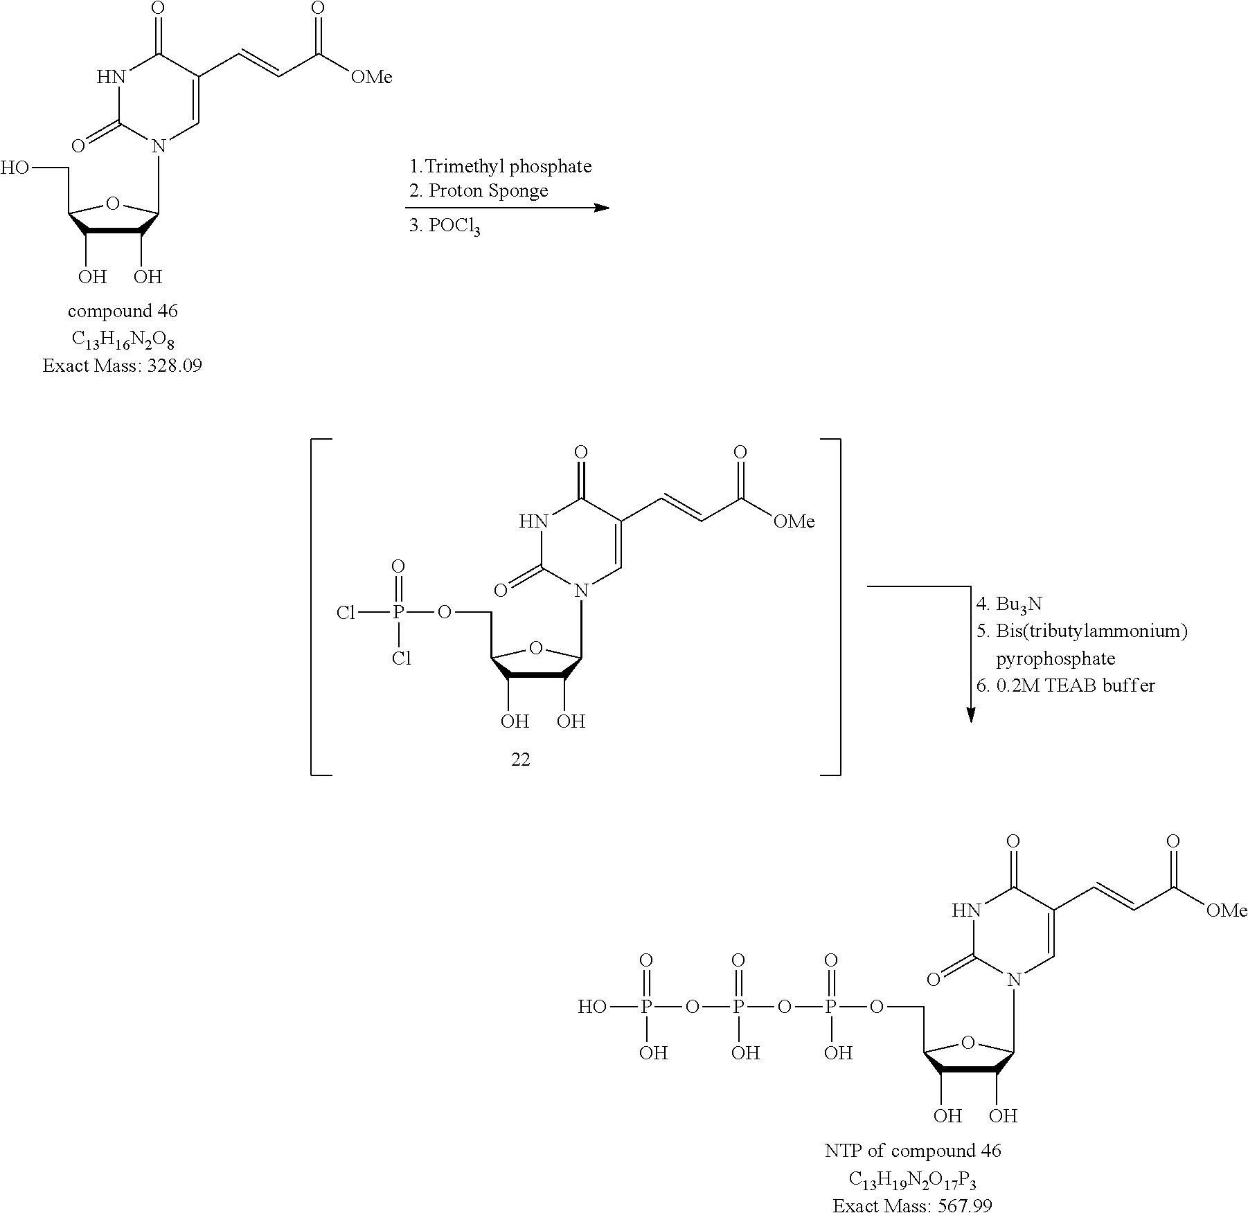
N1(C2C(O)C(O)C(CO)O2)C=C(C=CC([OMe])=O)C(=O)NC1=O.N1(C2C(O)C(O)C(COP(OP(OP(O)(=O)O)(=O)O)(=O)O)O2)C=C(C=CC([OMe])=O)C(=O)NC1=O.N1(C2C(O)C(O)C(COP(Cl)(=O)Cl)O2)C=C(C=CC([OMe])=O)C(=O)NC1=O
